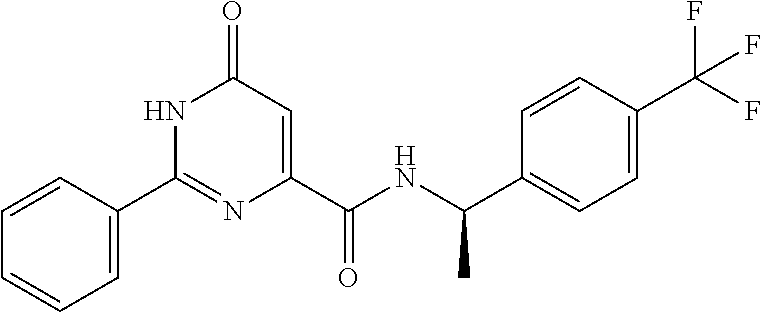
C1(=O)C=C(C(NC(C2=CC=C(C(F)(F)F)C=C2)C)=O)N=C(C2=CC=CC=C2)N1
